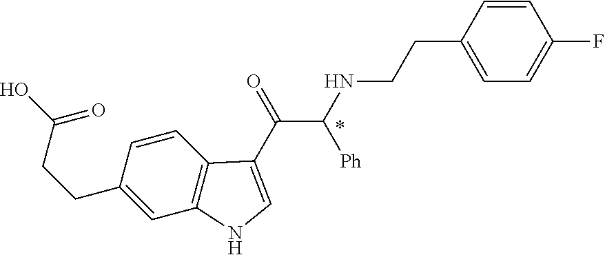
C1(CCC(O)=O)=CC2=C(C=C1)C(C(=O)C(NCCC1=CC=C(F)C=C1)[Ph])=CN2
